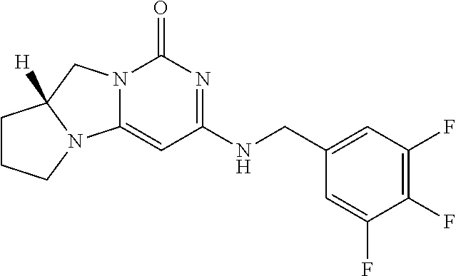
C1(CNC2=NC(=O)N3C(=C2)N2C([H])(C3)CCC2)=CC(F)=C(F)C(F)=C1
